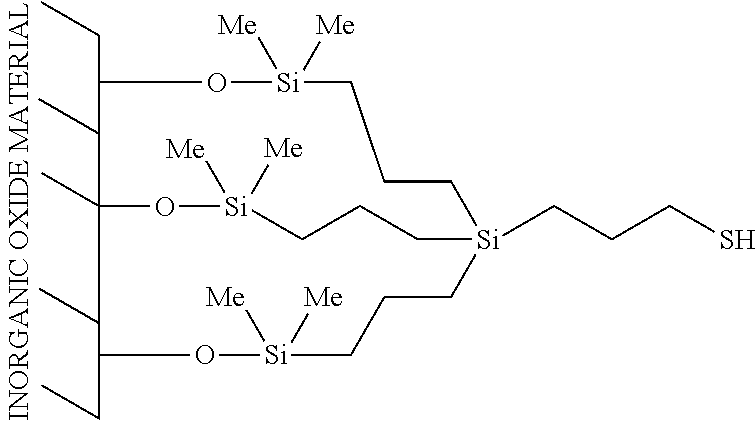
C1(CC)O[Si]([Me])([Me])CCC[Si]2(CCCS)CCC[Si]([Me])([Me])OC1(C)C(CC)O[Si]([Me])([Me])CCC2
